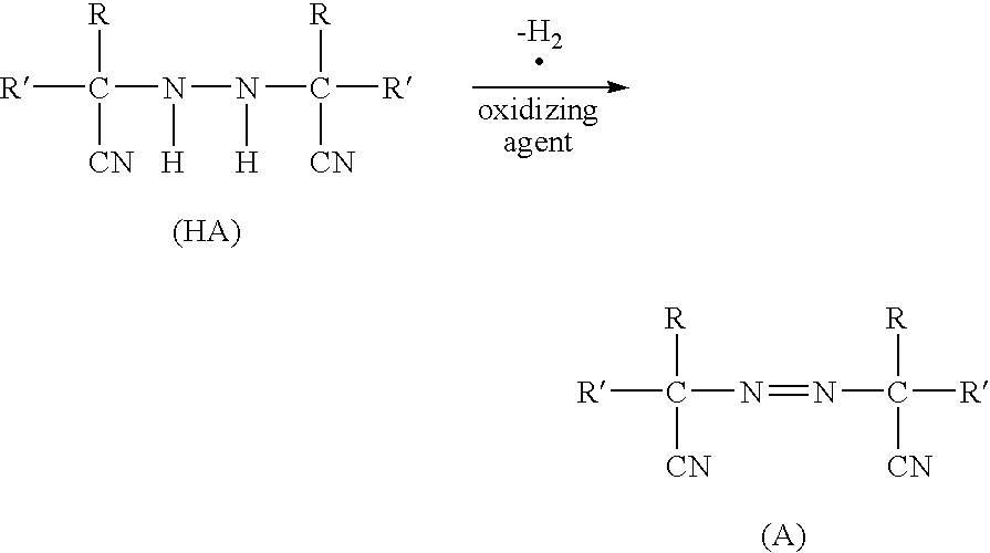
[R]C(N(N(C([R])([CN])[R])[H])[H])([R])[CN].[-H2].[R]C(N=NC([R])([CN])[R])([R])[CN]
